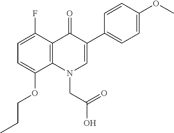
C1=C(F)C2=C(C(OCCC)=C1)N(CC(=O)O)C=C(C1=CC=C(OC)C=C1)C2=O
